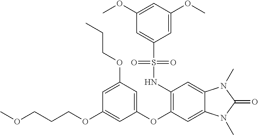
O(CCCOC1=CC(OC2=C(NS(C3=CC(OC)=CC(OC)=C3)(=O)=O)C=C3C(=C2)N(C)C(=O)N3C)=CC(OCCC)=C1)C
